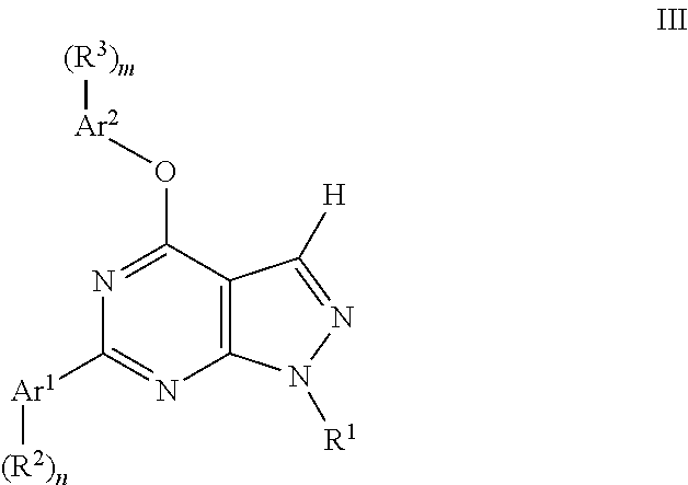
C12=C(C(O[Ar2][(R3)m])=NC([Ar1][(R2)n])=N1)C([H])=NN2[R1]
